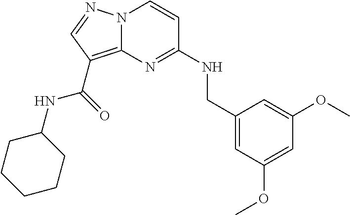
C1=C(OC)C=C(CNC2=NC3=C(C(NC4CCCCC4)=O)C=NN3C=C2)C=C1OC
